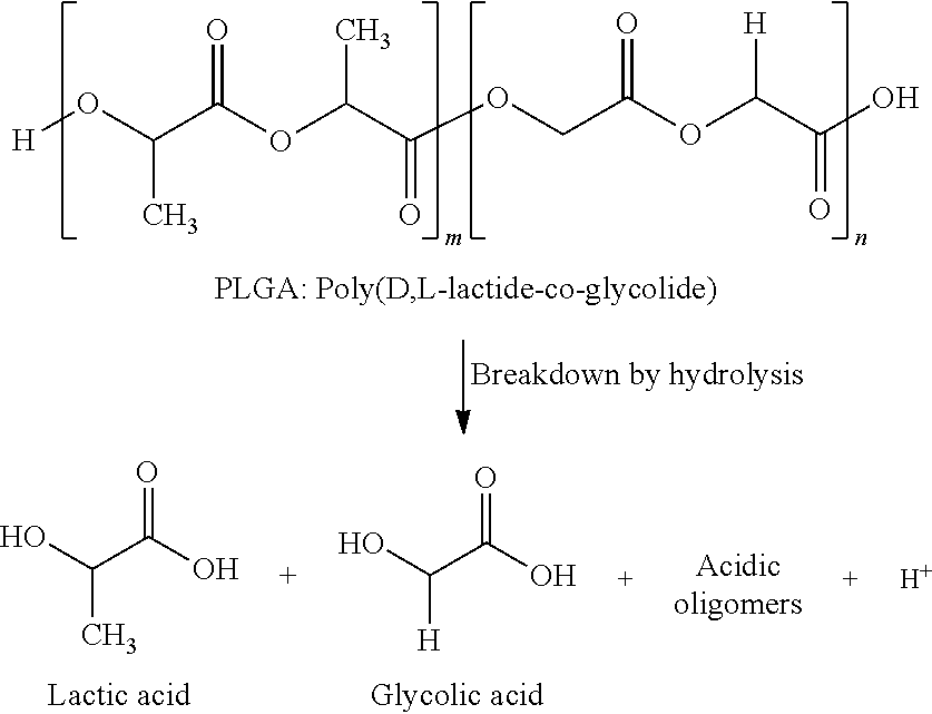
[H]OC(C(OC(C(OCC(OC(C(O)=O)[H])=O)=O)C)=O)C.OC(C(O)=O)C.OC(C(O)=O)[H].[H]
